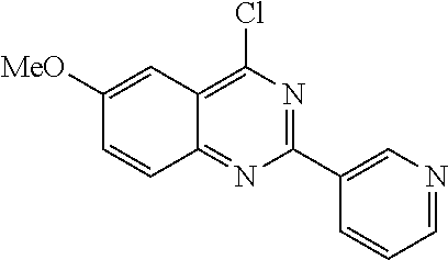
C1([MeO])=CC2=C(Cl)N=C(C3=CN=CC=C3)N=C2C=C1
